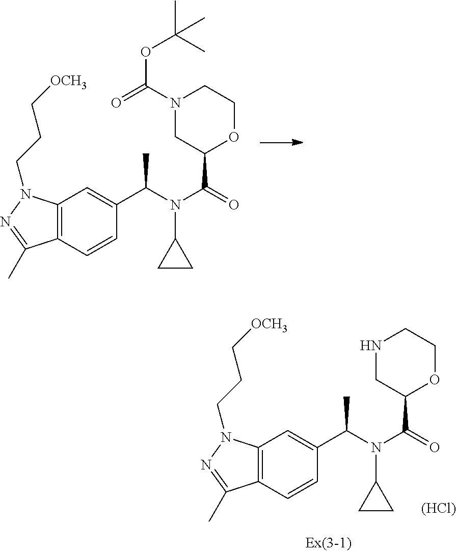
C12=C(C=CC(C(N(C(=O)C3OCCN(C(=O)OC(C)(C)C)C3)C3CC3)C)=C1)C(C)=NN2CCC[OCH3].C12=C(C=CC(C(N(C(=O)C3OCCNC3)C3CC3)C)=C1)C(C)=NN2CCC[OCH3].[(HCl)]
